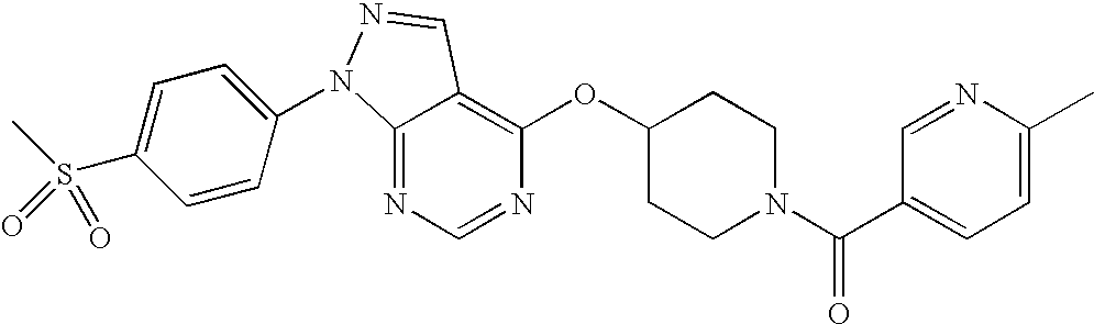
C12=NC=NC(OC3CCN(C(C4=CC=C(C)N=C4)=O)CC3)=C1C=NN2C1=CC=C(S(C)(=O)=O)C=C1
